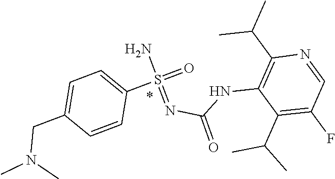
C1=CC(S(=O)(N)=NC(NC2=C(C(C)C)N=CC(F)=C2C(C)C)=O)=CC=C1CN(C)C
